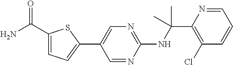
N(C(C1=C(Cl)C=CC=N1)(C)C)C1=NC=C(C2=CC=C(C(N)=O)S2)C=N1
